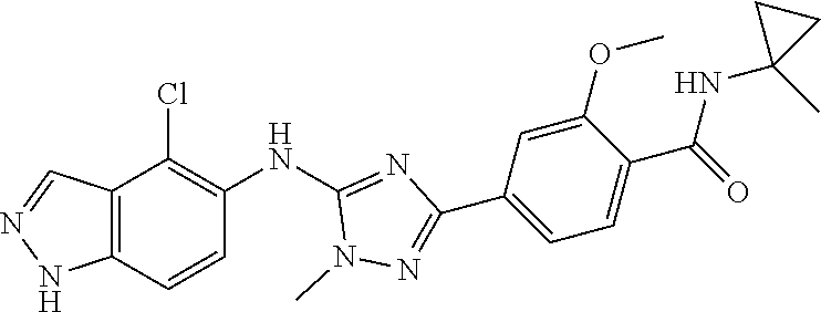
C12=C(C=CC(NC3=NC(C4=CC=C(C(NC5(C)CC5)=O)C(OC)=C4)=NN3C)=C1Cl)NN=C2
